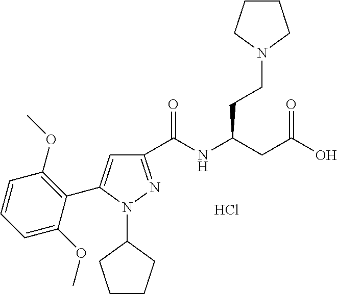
C1(C(NC(CC(O)=O)CCN2CCCC2)=O)=NN(C2CCCC2)C(C2=C(OC)C=CC=C2OC)=C1.Cl
